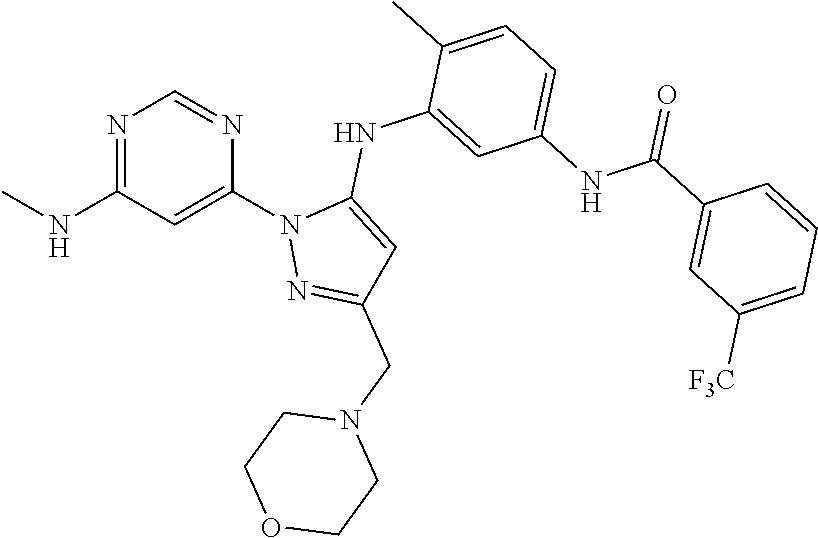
N1=C(NC)C=C(N2N=C(CN3CCOCC3)C=C2NC2=CC(NC(C3=CC([F3C])=CC=C3)=O)=CC=C2C)N=C1
